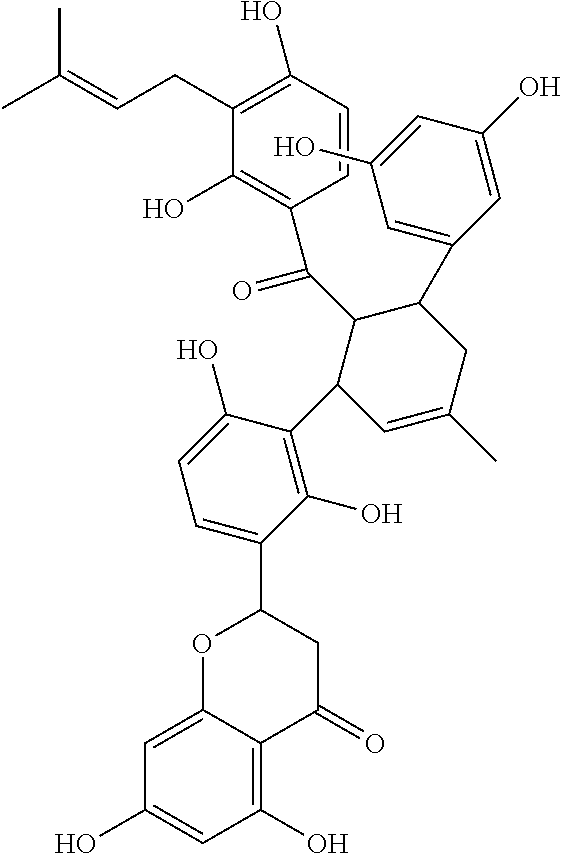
C1(CC=C(C)C)=C(O)C=CC(C(C2C(C3=C(O)C(C4OC5=CC(O)=CC(O)=C5C(=O)C4)=CC=C3O)C=C(C)CC2C2=CC(O)=CC(O)=C2)=O)=C1O
